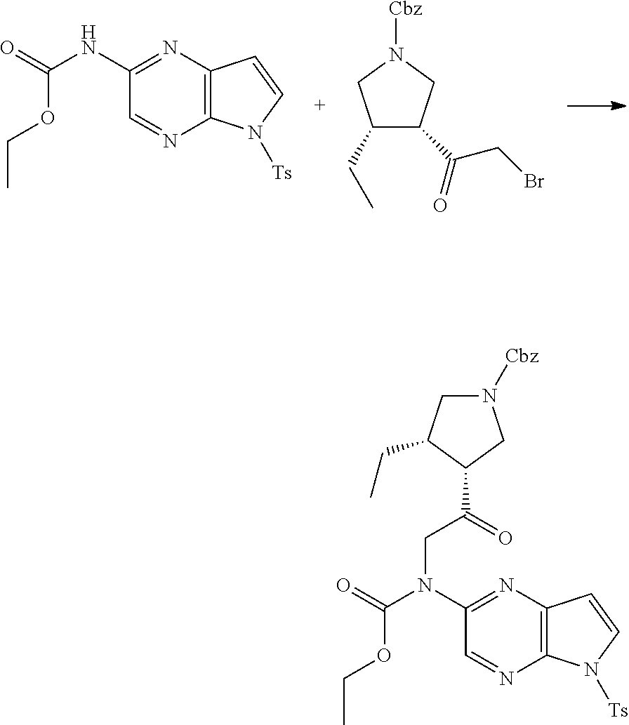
C1(C(=O)CBr)C(CC)CN([Cbz])C1.C12=C(N=C(NC(OCC)=O)C=N1)C=CN2[Ts].C12=C(N=C(N(C(OCC)=O)CC(=O)C3CN([Cbz])CC3CC)C=N1)C=CN2[Ts]
